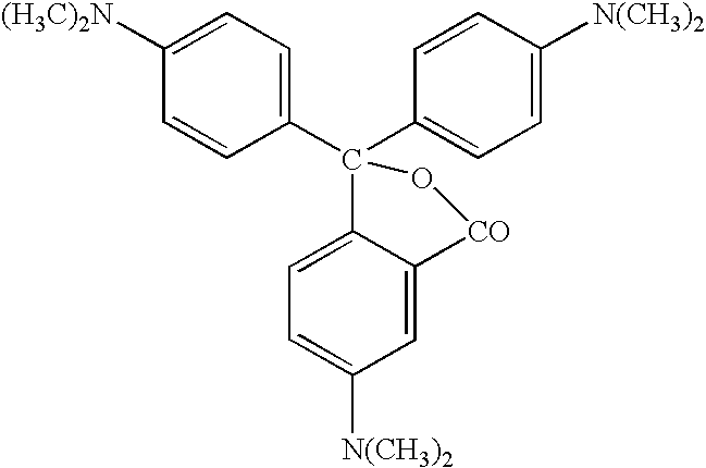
C1([(H3C)2N])=CC=C(C2(C3=CC=C([N(CH3)2])C=C3)C3=CC=C([N(CH3)2])C=C3[CO]O2)C=C1
